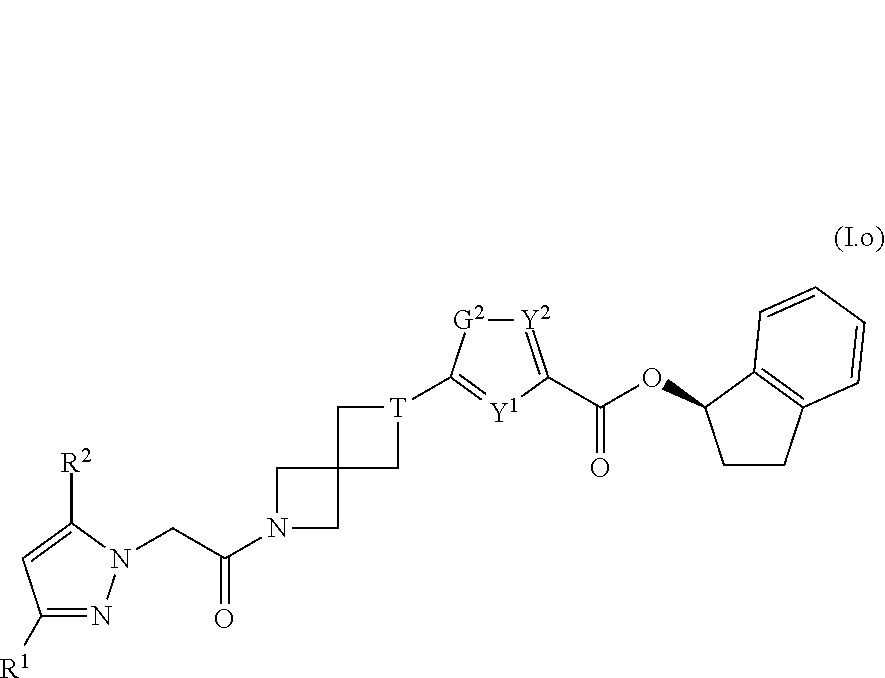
C1([R1])=NN(CC(N2CC3(C2)C[T](C2=[Y1]C(C(=O)OC4CCC5=C4C=CC=C5)=[Y2][G2]2)C3)=O)C([R2])=C1
